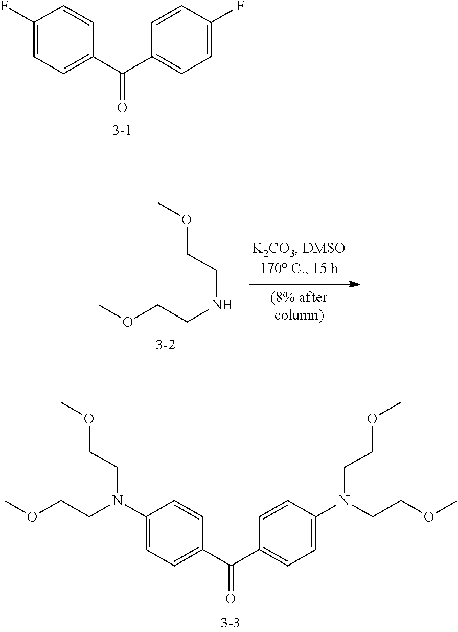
C1(F)=CC=C(C(C2=CC=C(F)C=C2)=O)C=C1.C1(N(CCOC)CCOC)=CC=C(C(C2=CC=C(N(CCOC)CCOC)C=C2)=O)C=C1.COCCNCCOC
